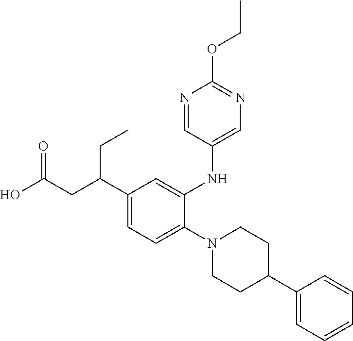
C1(N2CCC(C3=CC=CC=C3)CC2)=CC=C(C(CC(O)=O)CC)C=C1NC1=CN=C(OCC)N=C1
